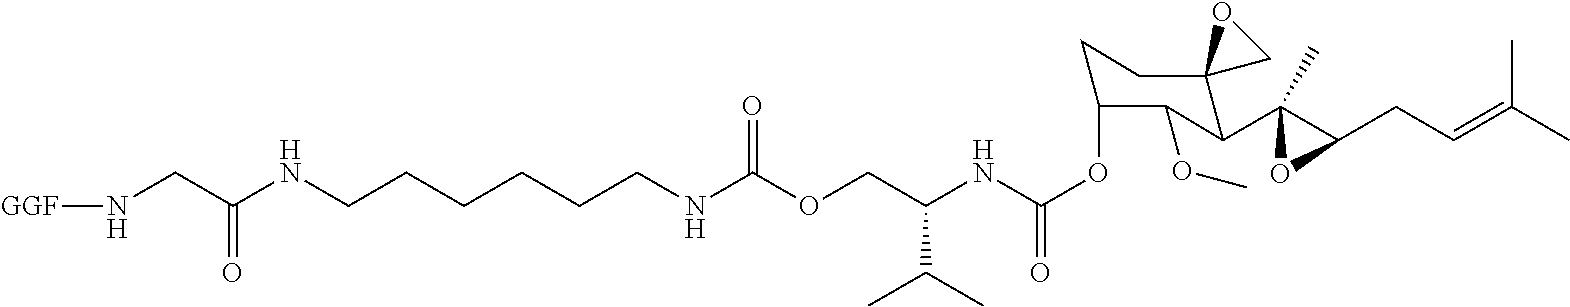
O(CC(NC(OC1CCC2(C(C3(C)C(CC=C(C)C)O3)C1OC)CO2)=O)C(C)C)C(NCCCCCCNC(CN[GGF])=O)=O
